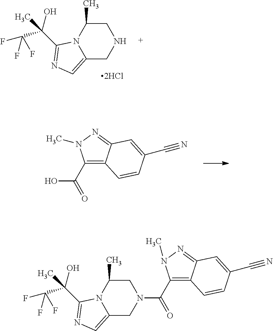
C12=CN=C(C(O)(C(F)(F)F)C)N1C(C)CNC2.C1(C(=O)O)=C2C(=NN1C)C=C(C#N)C=C2.C1(C(=O)N2CC(C)N3C(=CN=C3C(O)(C(F)(F)F)C)C2)=C2C(=NN1C)C=C(C#N)C=C2
